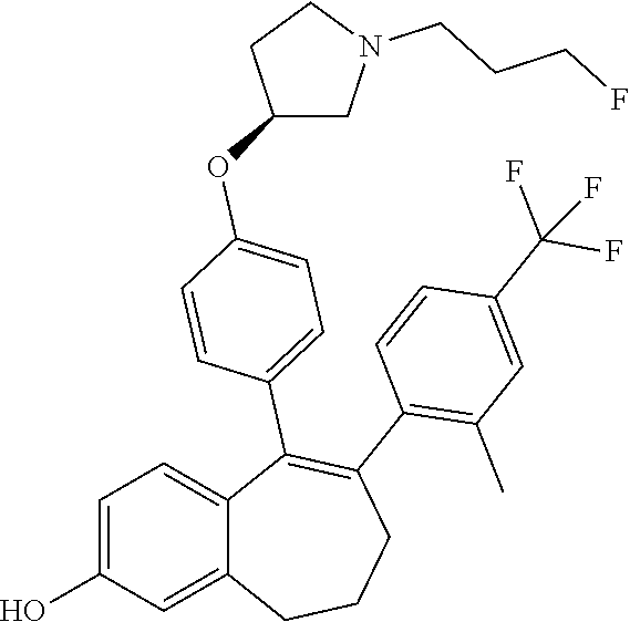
C1=C(O)C=C2C(=C1)C(C1=CC=C(OC3CN(CCCF)CC3)C=C1)=C(C1=C(C)C=C(C(F)(F)F)C=C1)CCC2
